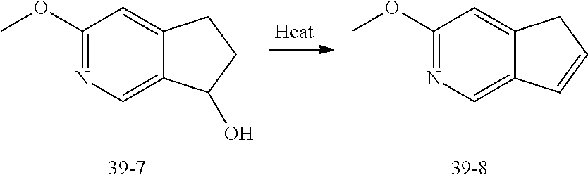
C1(OC)=NC=C2C(=C1)CCC2O.C1(OC)=NC=C2C(=C1)CC=C2
